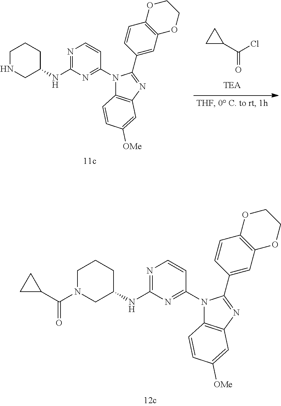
N1(C2=NC(NC3CCCN(C(C4CC4)=O)C3)=NC=C2)C2=C(N=C1C1=CC3=C(C=C1)OCCO3)C=C([OMe])C=C2.C(=O)(C1CC1)Cl.N1(C2=NC(NC3CCCNC3)=NC=C2)C2=C(N=C1C1=CC3=C(C=C1)OCCO3)C=C([OMe])C=C2
